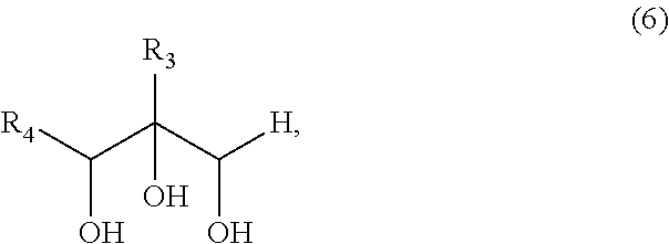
[R4]C(C(C([H])O)([R3])O)O
